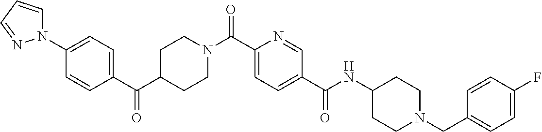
N(C(C1=CC=C(C(=O)N2CCC(C(C3=CC=C(N4C=CC=N4)C=C3)=O)CC2)N=C1)=O)C1CCN(CC2=CC=C(F)C=C2)CC1
